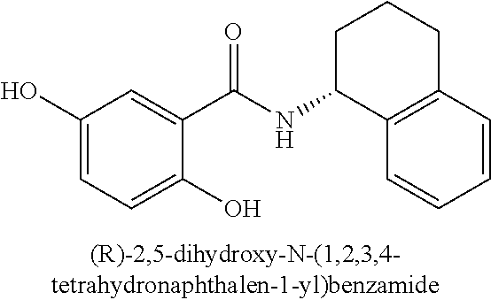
C1(C(NC2C3=C(CCC2)C=CC=C3)=O)=CC(O)=CC=C1O
